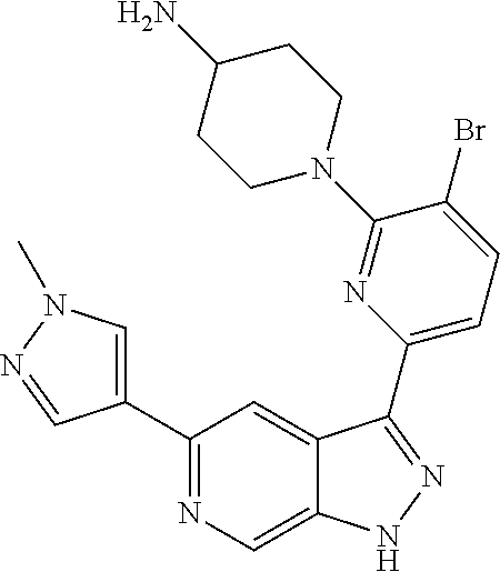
C1(C2=CN(C)N=C2)=NC=C2C(=C1)C(C1=CC=C(Br)C(N3CCC(N)CC3)=N1)=NN2
